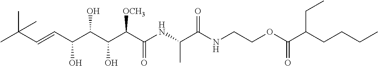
CC(C=CC(C(C(C(C(NC(C(NCCOC(=O)C(CCCC)CC)=O)C)=O)[OCH3])O)O)O)(C)C
